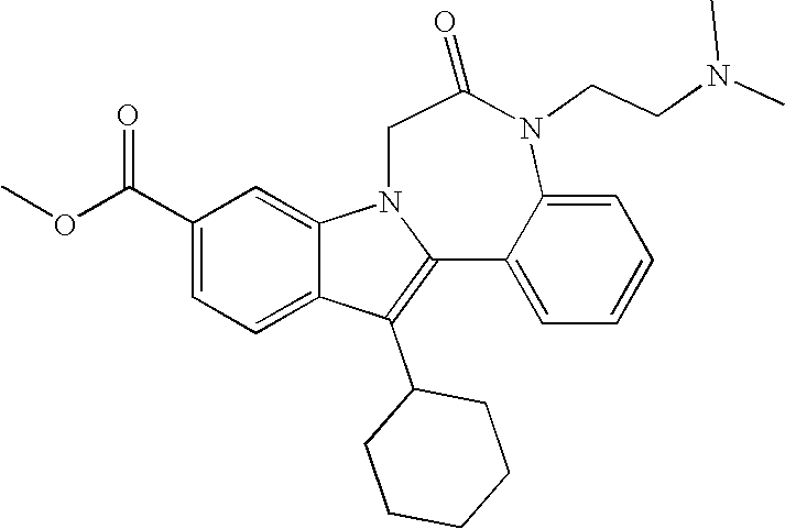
C1(C(OC)=O)=CC=C2C(=C1)N1C(=C2C2CCCCC2)C2=CC=CC=C2N(CCN(C)C)C(=O)C1
